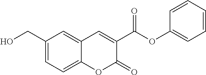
C1(CO)=CC=C2C(=C1)C=C(C(OC1=CC=CC=C1)=O)C(=O)O2
